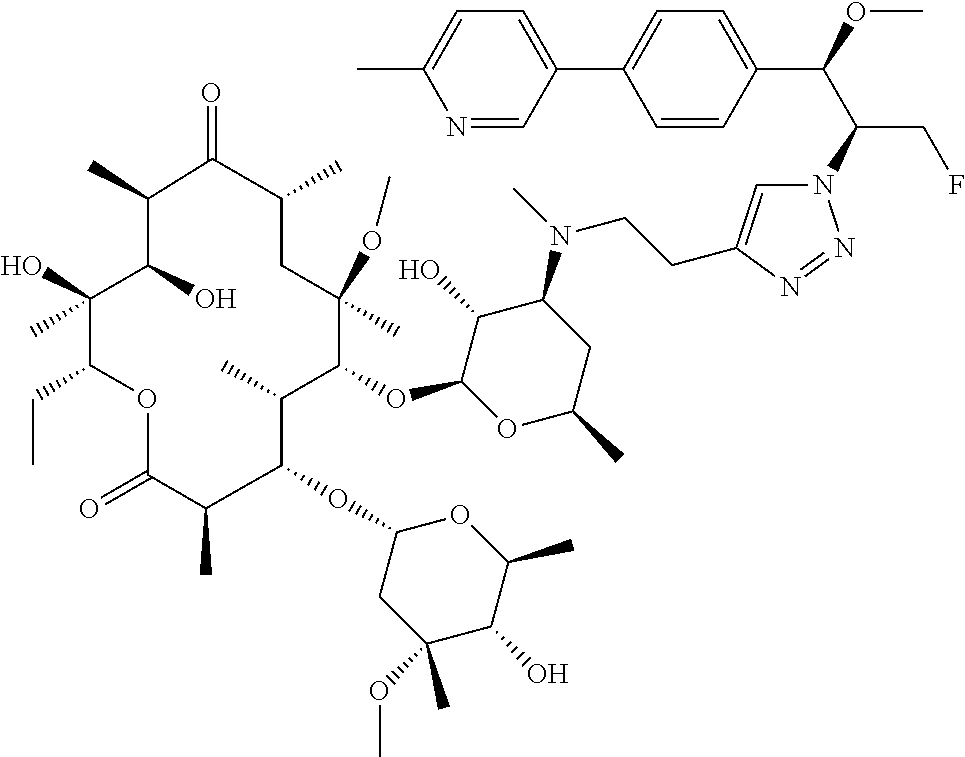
C(C(CF)N1C=C(CCN(C2C(O)C(OC3C(C)C(OC4CC(OC)(C)C(O)C(C)O4)C(C)C(=O)OC(CC)C(C)(O)C(O)C(C)C(=O)C(C)CC3(OC)C)OC(C)C2)C)N=N1)(OC)C1=CC=C(C2=CC=C(C)N=C2)C=C1
